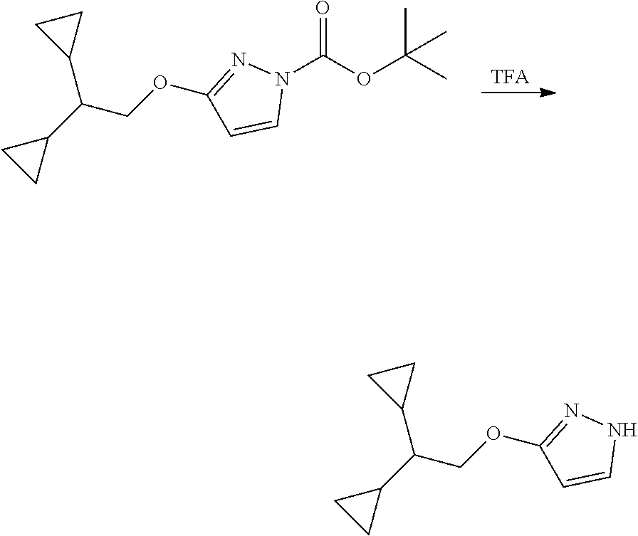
O(CC(C1CC1)C1CC1)C1=NNC=C1.[TFA].O(CC(C1CC1)C1CC1)C1=NN(C(=O)OC(C)(C)C)C=C1
